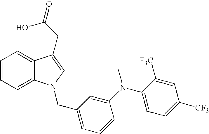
C1=CC=C2C(=C1)C(CC(O)=O)=CN2CC1=CC=CC(N(C2=CC=C([CF3])C=C2[F3C])C)=C1
